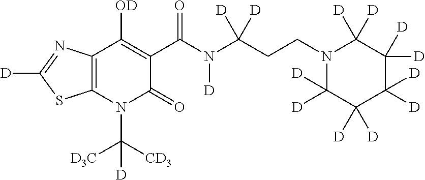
C12=C(N(C([CD3])([D3C])[D])C(=O)C(C(N(C(CCN3C([D])([D])C([D])([D])C([D])([D])C([D])([D])C3([D])[D])([D])[D])[D])=O)=C1[OD])SC([D])=N2
